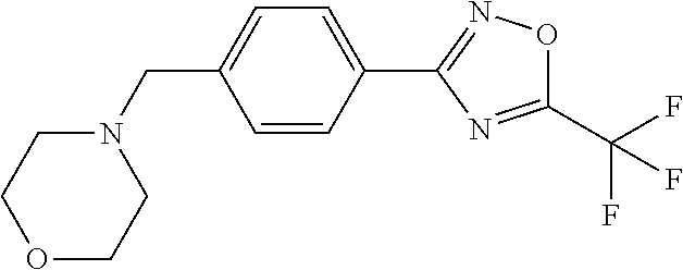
C1=CC(C2=NOC(C(F)(F)F)=N2)=CC=C1CN1CCOCC1
